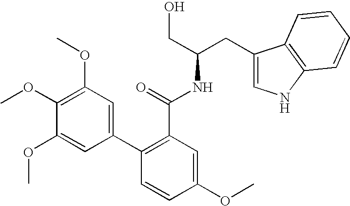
C1=CC(OC)=CC(C(=O)NC(CO)CC2=CNC3=C2C=CC=C3)=C1C1=CC(OC)=C(OC)C(OC)=C1
